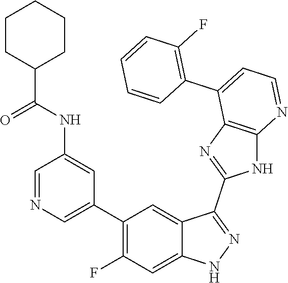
C1=NC=C(C2=C(F)C=C3C(=C2)C(C2=NC4=C(N2)N=CC=C4C2=C(F)C=CC=C2)=NN3)C=C1NC(=O)C1CCCCC1
